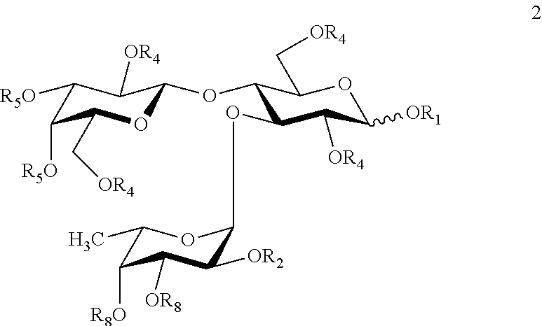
C1([R5O])C([R5O])C(C[OR4])OC(OC2C(OC3C([OR2])C([OR8])C([R8O])C(C)O3)C([OR4])C([OR1])OC2C[OR4])C1[OR4]
